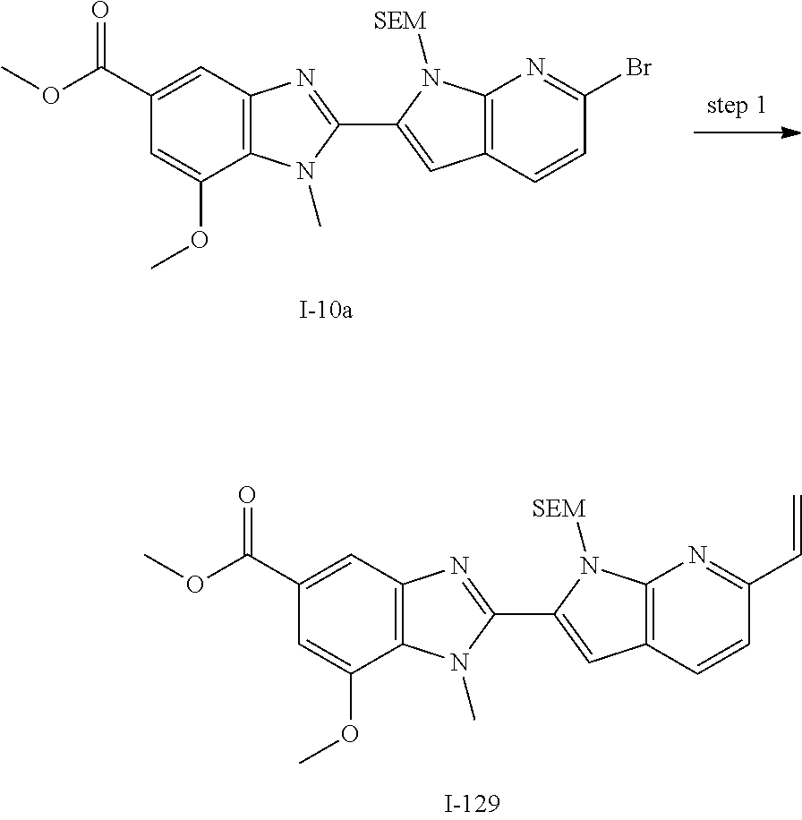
C12=C(C=CC(Br)=N1)C=C(C1=NC3=C(C(OC)=CC(C(OC)=O)=C3)N1C)N2[SEM].C12=C(C=CC(C=C)=N1)C=C(C1=NC3=C(C(OC)=CC(C(OC)=O)=C3)N1C)N2[SEM]
